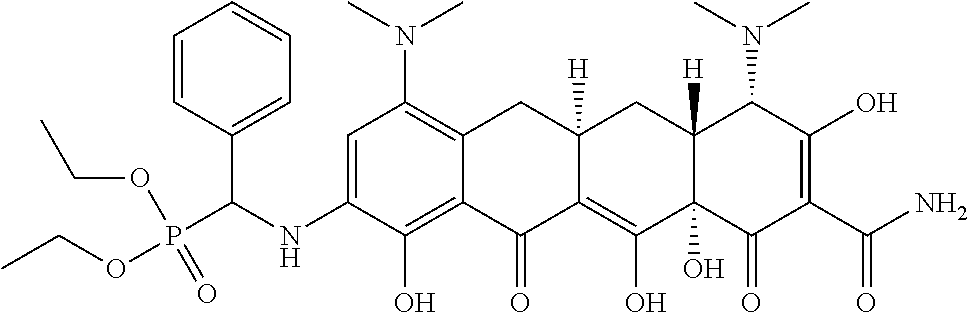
C1=C(NC(P(OCC)(OCC)=O)C2=CC=CC=C2)C(O)=C2C(=C1N(C)C)CC1([H])C(=C(O)C3(O)C([H])(C1)C(N(C)C)C(O)=C(C(N)=O)C3=O)C2=O
